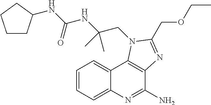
C1=CC=C2C(=C1)C1=C(C(N)=N2)N=C(COCC)N1CC(NC(NC1CCCC1)=O)(C)C
